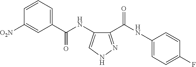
C1([O2N])=CC(C(NC2=CNN=C2C(NC2=CC=C(F)C=C2)=O)=O)=CC=C1
